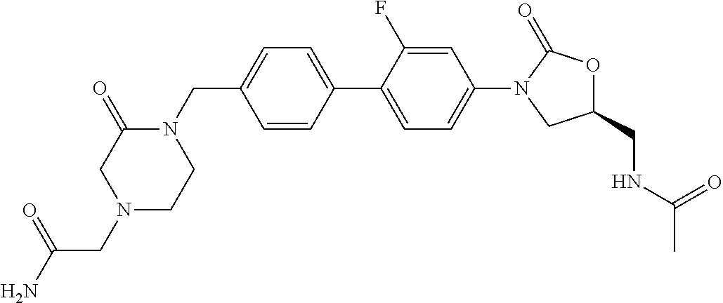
N1(CC2=CC=C(C3=CC=C(N4CC(CNC(C)=O)OC4=O)C=C3F)C=C2)C(=O)CN(CC(N)=O)CC1
